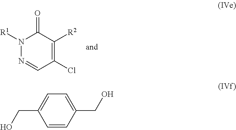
C1=CC(CO)=CC=C1CO.ClC1=C([R2])C(=O)N([R1])N=C1
